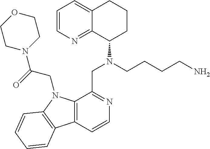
C1=CN=C2C(=C1)CCCC2N(CC1=NC=CC2=C1N(CC(=O)N1CCOCC1)C1=C2C=CC=C1)CCCCN
